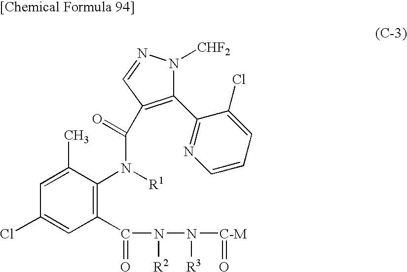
C1=C(C)C(N([R1])C(=O)C2=C(C3=NC=CC=C3Cl)N([CHF2])N=C2)=C(C(N(N([C-M]=O)[R3])[R2])=O)C=C1Cl
